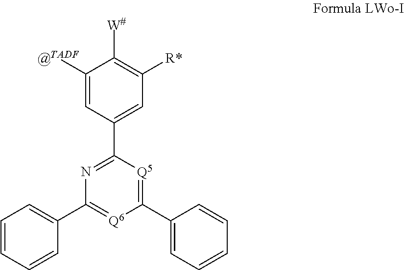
N1=C(C2=CC([R*])=C([W#])C([@TADF])=C2)[Q5]=C(C2=CC=CC=C2)[Q6]=C1C1=CC=CC=C1
